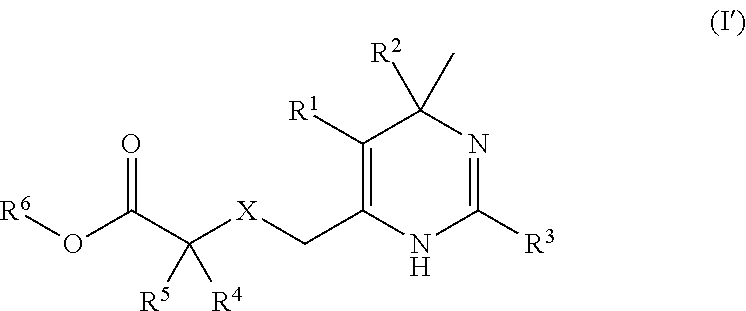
C1([R1])=C(C[X]C(C(O[R6])=O)([R4])[R5])NC([R3])=NC1(C)[R2]
